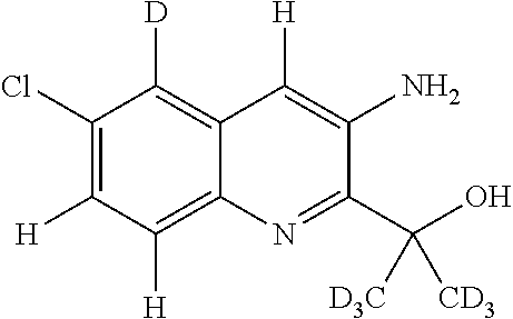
C12=C([D])C(Cl)=C([H])C([H])=C1N=C(C(O)([CD3])[D3C])C(N)=C2[H]
